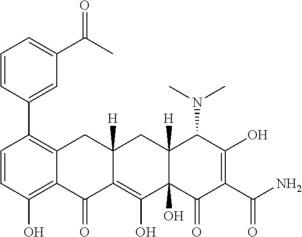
C1=CC(O)=C2C(=C1C1=CC(C(C)=O)=CC=C1)CC1([H])C(=C(O)C3(O)C([H])(C1)C(N(C)C)C(O)=C(C(N)=O)C3=O)C2=O
